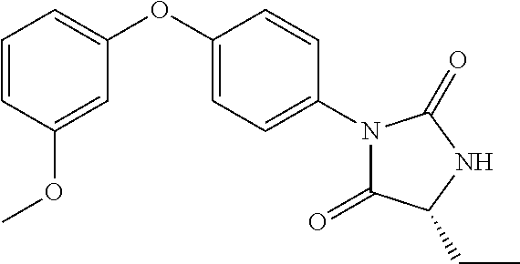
C1=C(OC2=CC=CC(OC)=C2)C=CC(N2C(=O)C(CC)NC2=O)=C1
